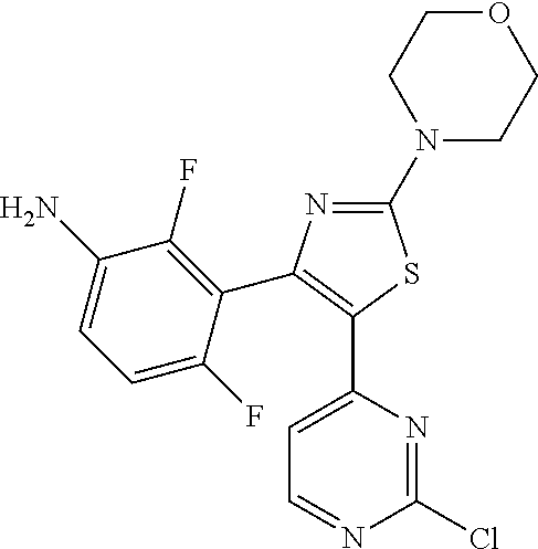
C1=C(C2=C(C3=C(F)C(N)=CC=C3F)N=C(N3CCOCC3)S2)N=C(Cl)N=C1
